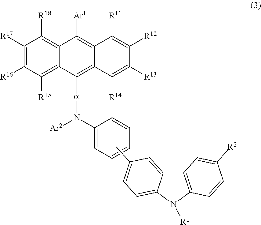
C1([R17])=C([R16])C([R15])=C2C(=C1[R18])C([Ar1])=C1C(=C2[a]N([Ar2])C2=CC=CC=C2)C([R14])=C([R13])C([R12])=C1[R11].C12=C(N([R1])C3=CC=C(C)C=C13)C=CC([R2])=C2
